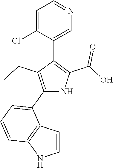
C1(C2=CC=CC3=C2C=CN3)=C(CC)C(C2=CN=CC=C2Cl)=C(C(O)=O)N1
